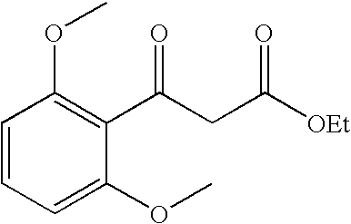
C1=CC=C(OC)C(C(CC([OEt])=O)=O)=C1OC
